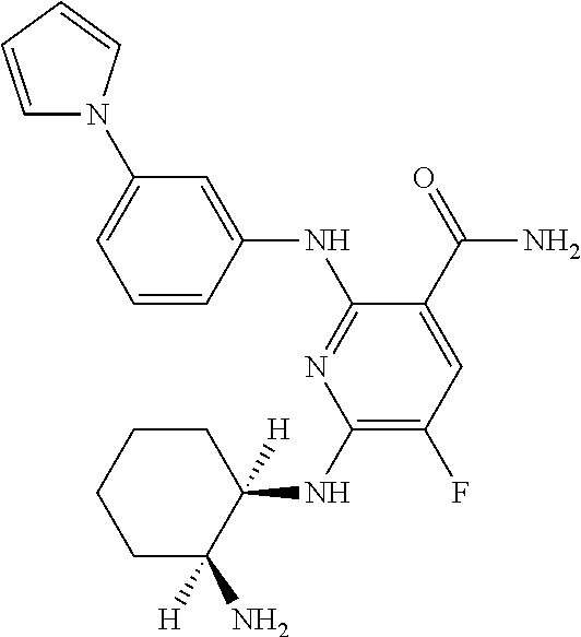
C1=CC(NC2=NC(NC3([H])CCCCC3(N)[H])=C(F)C=C2C(=O)N)=CC(N2C=CC=C2)=C1
